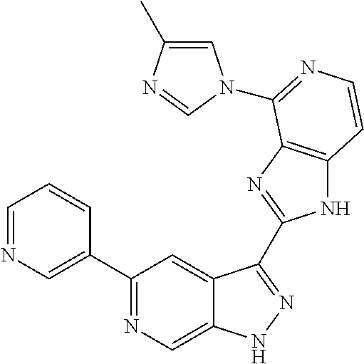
C1=NC=C(C2=NC=C3C(=C2)C(C2=NC4=C(N2)C=CN=C4N2C=C(C)N=C2)=NN3)C=C1
